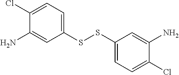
C1(SSC2=CC=C(Cl)C(N)=C2)=CC=C(Cl)C(N)=C1
